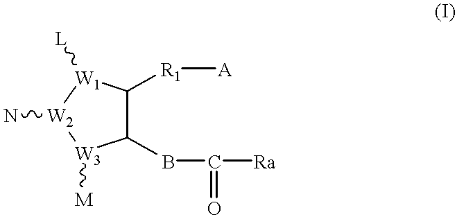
C1(BC([Ra])=O)C([R1][A])[W1]([L])[W2](N)[W3]1[M]
